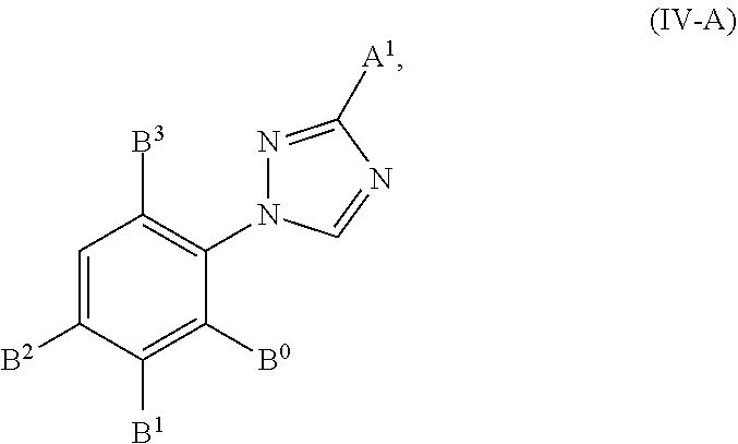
N1(C2=C([B3])C=C([B2])C([B1])=C2[B0])N=C([A1])N=C1
